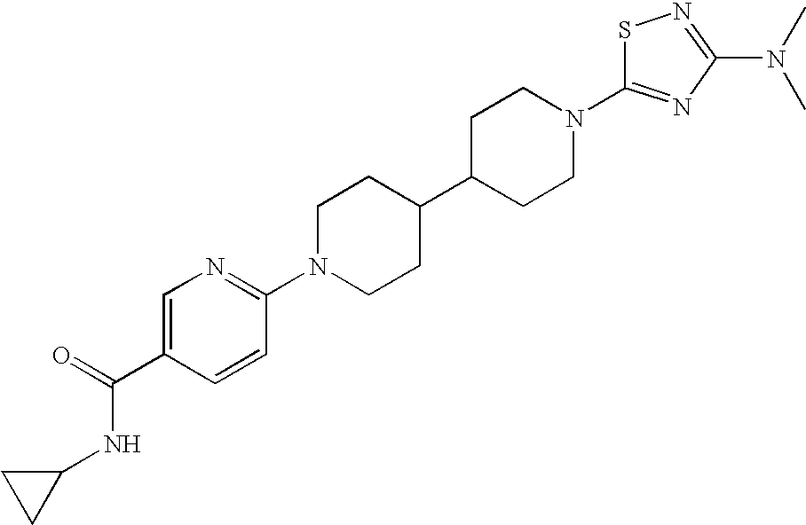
C1N(C2=NC=C(C(NC3CC3)=O)C=C2)CCC(C2CCN(C3=NC(N(C)C)=NS3)CC2)C1
